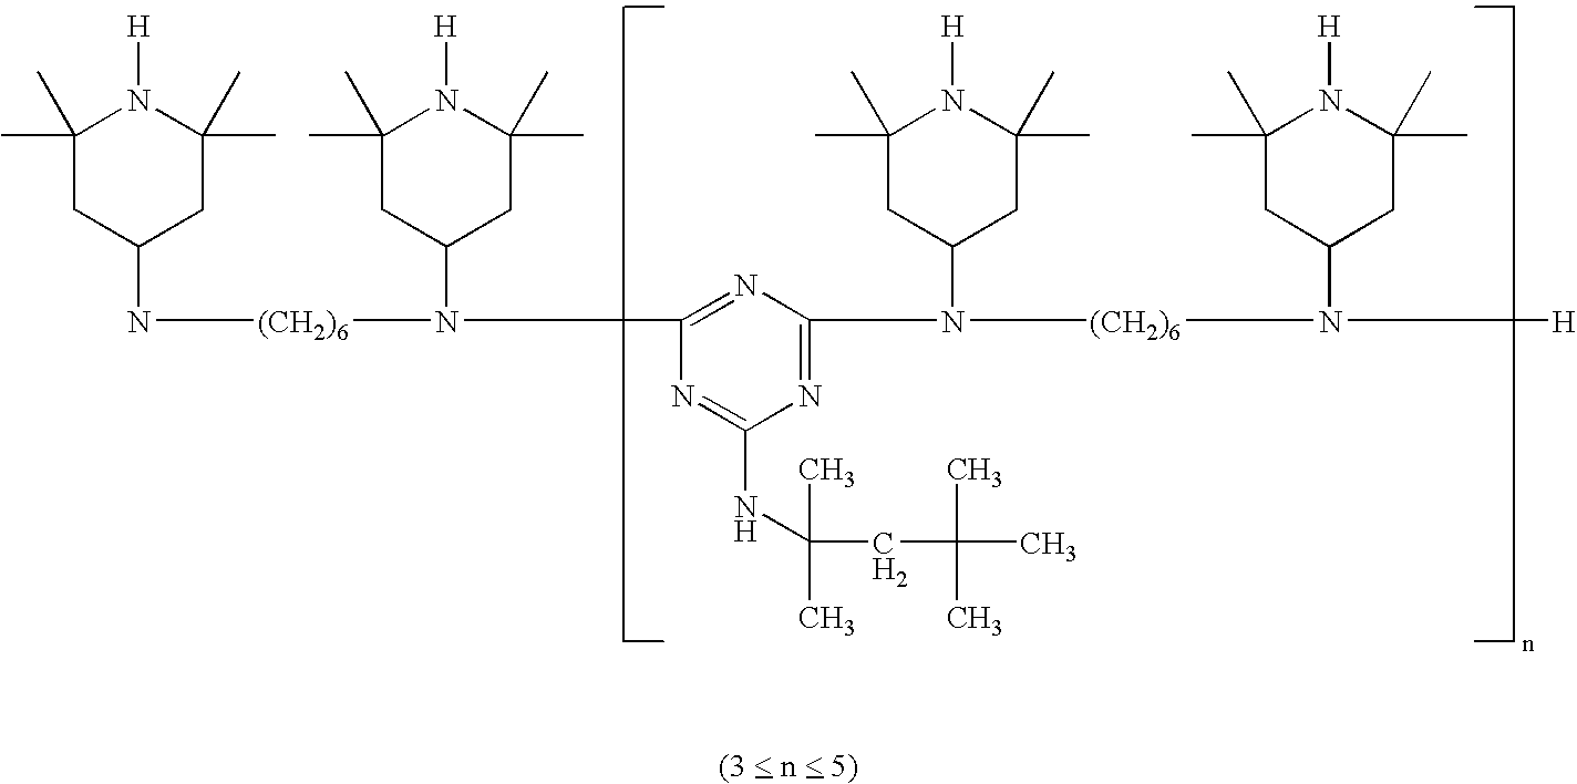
C1(C)(C)CC(N[(CH2)6]N(C2=NC(N([(CH2)6]N(C3CC(C)(C)N([H])C(C)(C)C3)[H])C3CC(C)(C)N([H])C(C)(C)C3)=NC(NC(C)(C)CC(C)(C)C)=N2)C2CC(C)(C)N([H])C(C)(C)C2)CC(C)(C)N1[H]
